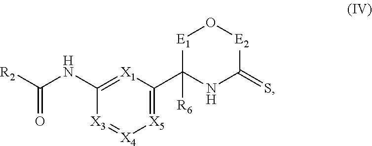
C1(NC([R2])=O)=[X1]C(C2([R6])NC(=S)[E2]O[E1]2)=[X5][X4]=[X3]1
